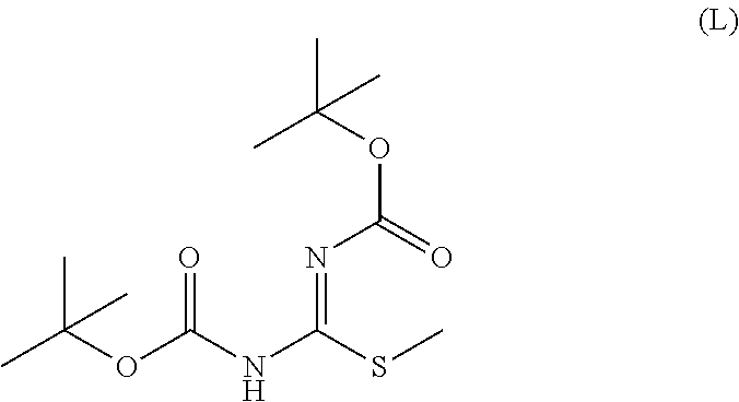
O(C(=O)N=C(NC(OC(C)(C)C)=O)SC)C(C)(C)C
